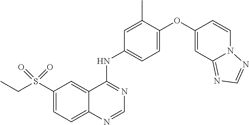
C1(S(CC)(=O)=O)=CC=C2C(=C1)C(NC1=CC=C(OC3=CC4=NC=NN4C=C3)C(C)=C1)=NC=N2
